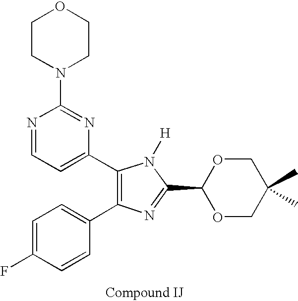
C1=C(F)C=CC(C2=C(C3=CC=NC(N4CCOCC4)=N3)N([H])C(C3OCC(C)(C)CO3)=N2)=C1
